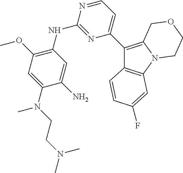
C1(N)=CC(NC2=NC(C3=C4N(C5=C3C=CC(F)=C5)CCOC4)=CC=N2)=C(OC)C=C1N(C)CCN(C)C
